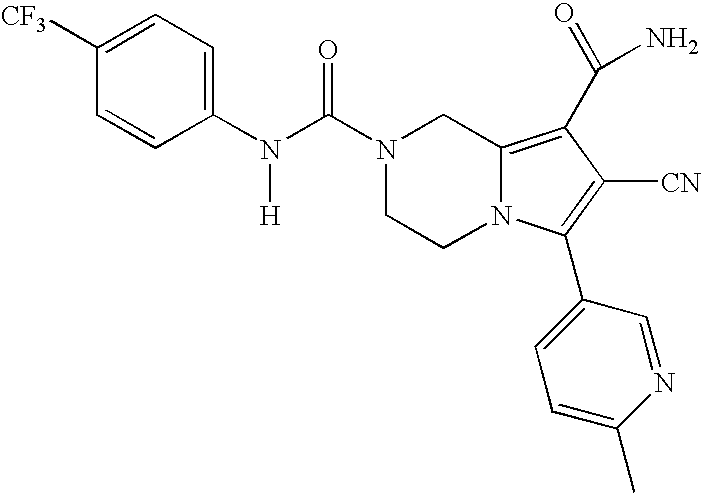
C(N1CCN2C(=C(C(=O)N)C([CN])=C2C2=CC=C(C)N=C2)C1)(=O)N([H])C1=CC=C([CF3])C=C1
